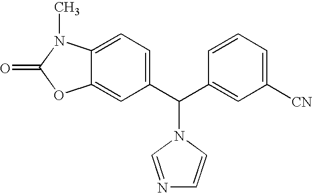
C1(C(C2=CC([CN])=CC=C2)N2C=CN=C2)=CC=C2C(=C1)OC(=O)N2C
